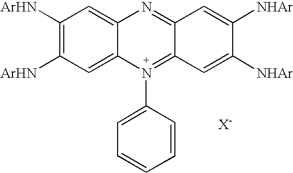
C1([ArHN])=C([ArHN])C=C2C(=C1)N=C1C(=N2C2=CC=CC=C2)C=C([NHAr])C([NHAr])=C1.[X-]
